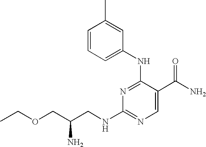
N1=C(NC2=CC=CC(C)=C2)C(C(N)=O)=CN=C1NCC(COCC)N
